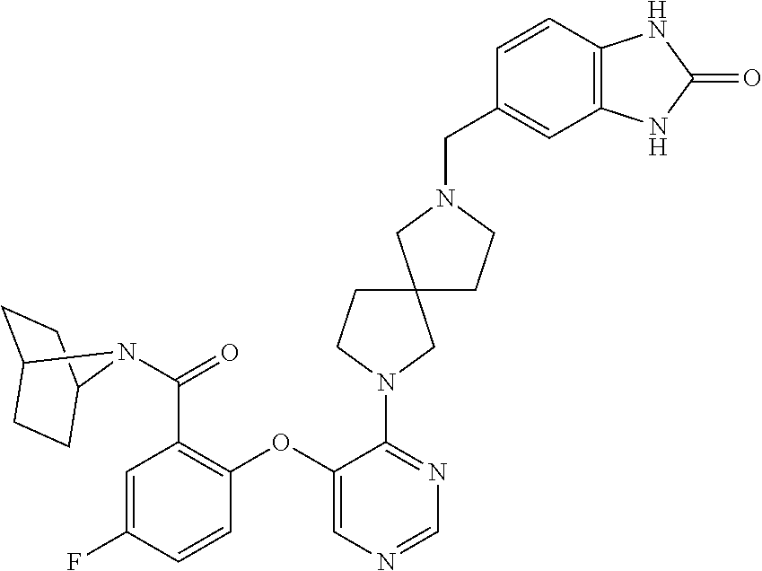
C1=C(F)C=CC(OC2=CN=CN=C2N2CC3(CC2)CCN(CC2=CC4=C(C=C2)NC(=O)N4)C3)=C1C(=O)N1C2CCC1CC2
